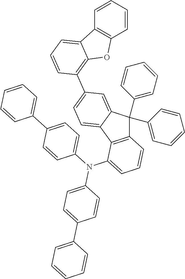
C1=CC=CC2=C1OC1=C(C3=CC=C4C(=C3)C(C3=CC=CC=C3)(C3=CC=CC=C3)C3=C4C(N(C4=CC=C(C5=CC=CC=C5)C=C4)C4=CC=C(C5=CC=CC=C5)C=C4)=CC=C3)C=CC=C21
